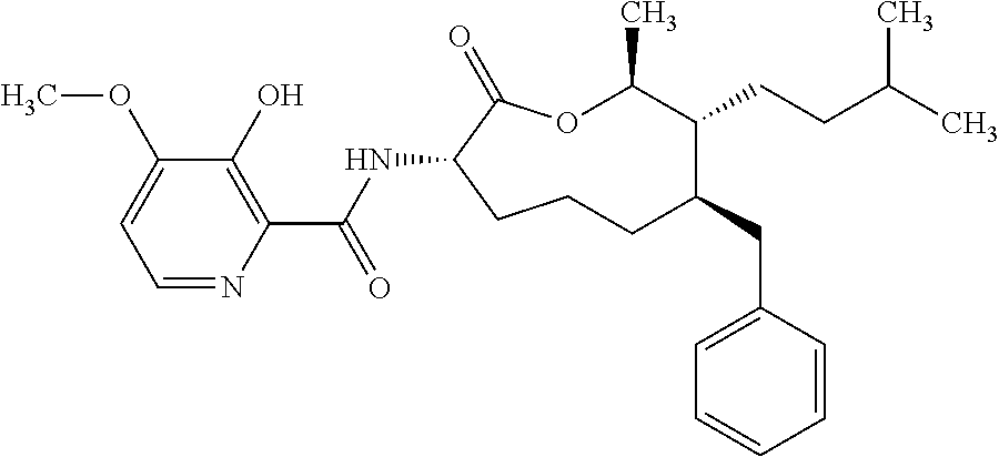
O1C(C)C(CCC(C)C)C(CC2=CC=CC=C2)CCCC(NC(C2=C(O)C(OC)=CC=N2)=O)C1=O
